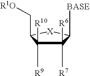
C1([R7])([R6])C([R10])([R9])C(C[R1O])[X]C1[BASE]
